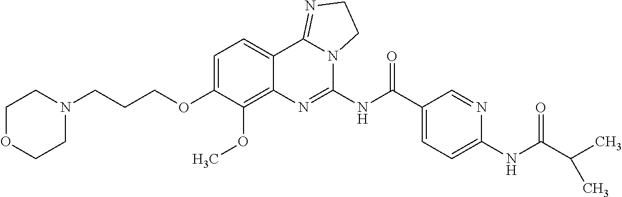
C1OCCN(CCCOC2=CC=C3C(=C2OC)N=C(NC(C2=CC=C(NC(C(C)C)=O)N=C2)=O)N2C3=NCC2)C1
